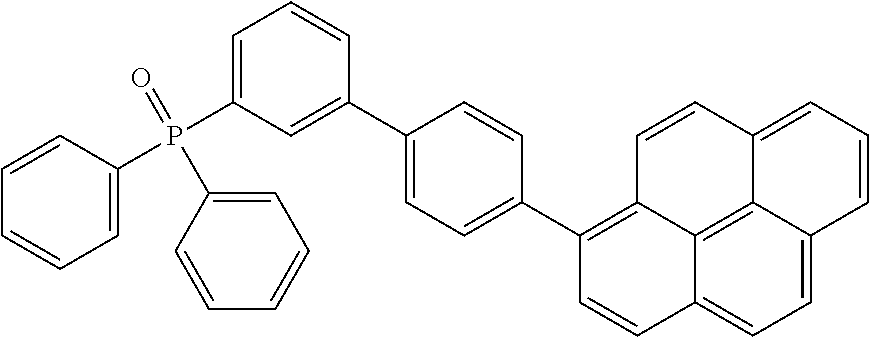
C1=CC(P(C2=CC=CC(C3=CC=C(C4=C5C6=C7C(=CC=CC7=CC=C6C=C4)C=C5)C=C3)=C2)(=O)C2=CC=CC=C2)=CC=C1
